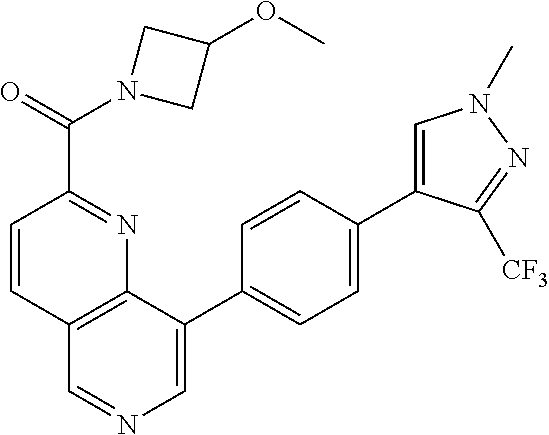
C1=CC(C(=O)N2CC(OC)C2)=NC2=C1C=NC=C2C1=CC=C(C2=CN(C)N=C2[CF3])C=C1
